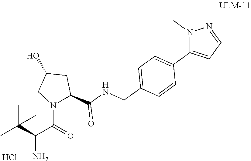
CC(C(C(=O)N1CC(O)CC1C(NCC1=CC=C(C2=CC=NN2C)C=C1)=O)N)(C)C.Cl
